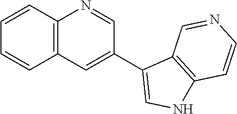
C1=CC2=C(C=C1)C=C(C1=CNC3=C1C=NC=C3)C=N2
